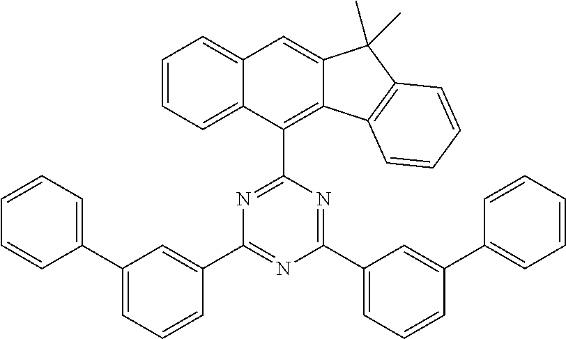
C1=CC=C2C(=C1)C=C1C(=C2C2=NC(C3=CC(C4=CC=CC=C4)=CC=C3)=NC(C3=CC=CC(C4=CC=CC=C4)=C3)=N2)C2=C(C1(C)C)C=CC=C2
